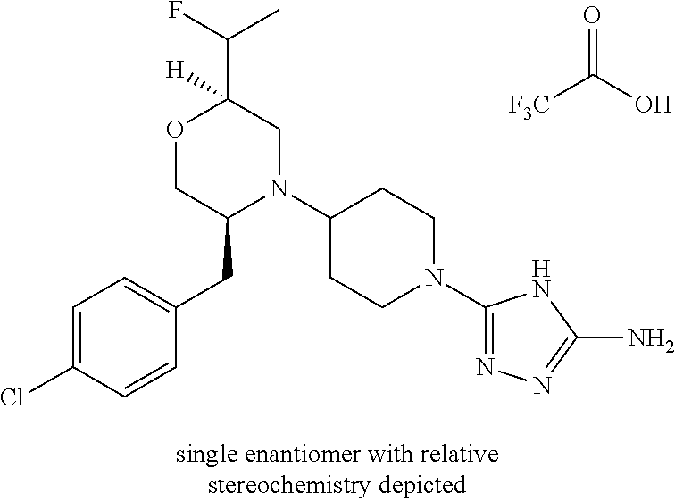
[F3C]C(O)=O.C(C1([H])OCC(CC2=CC=C(Cl)C=C2)N(C2CCN(C3=NN=C(N)N3)CC2)C1)(F)C
